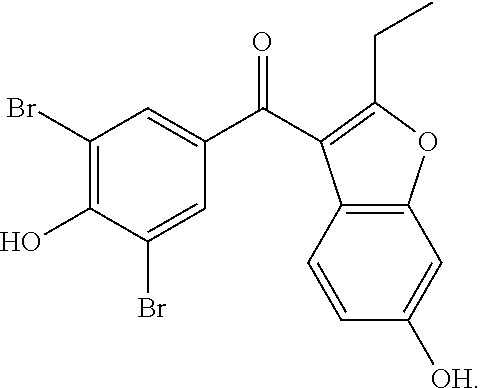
C1(Br)=C(O)C(Br)=CC(C(=O)C2=C(CC)OC3=C2C=CC([OH])=C3)=C1
